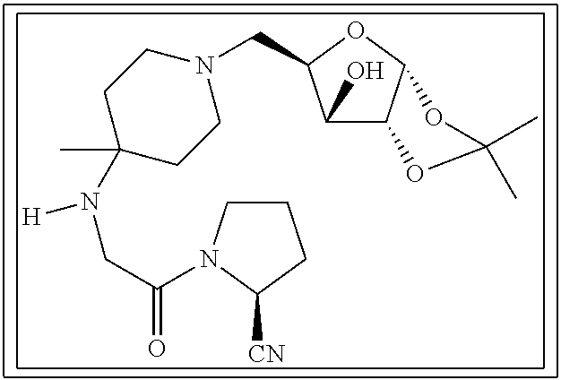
N1(CC2C(O)C3C(O2)OC(C)(C)O3)CCC(C)(N([H])CC(=O)N2CCCC2[CN])CC1
